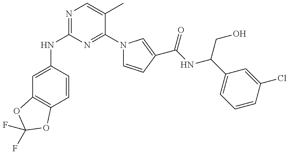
C1=C(NC2=NC=C(C)C(N3C=CC(C(NC(C4=CC=CC(Cl)=C4)CO)=O)=C3)=N2)C=CC2=C1OC(F)(F)O2
